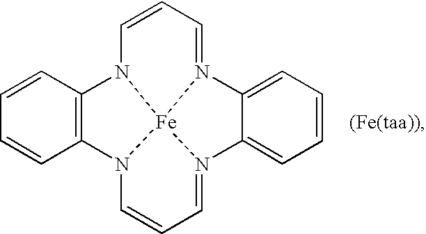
C12=C(C=CC=C1)N1C=CC=N3C4=CC=CC=C4N4=CC=CN2[Fe]143.[(Fe(taa))]
